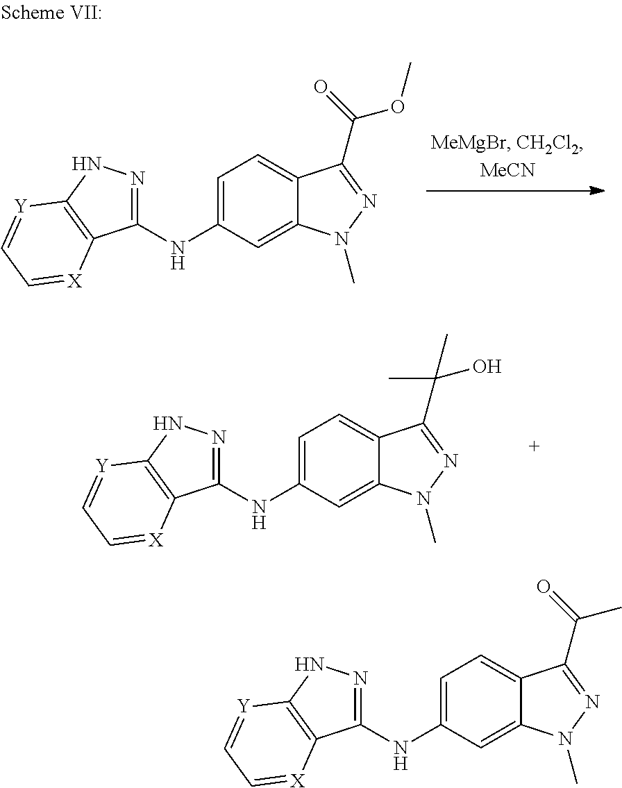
C1=C(NC2=NNC3=C2[X]=CC=[Y]3)C=C2C(=C1)C(C(=O)OC)=NN2C.C1=C(NC2=NNC3=C2[X]=CC=[Y]3)C=C2C(=C1)C(C(O)(C)C)=NN2C.C1=C(NC2=NNC3=C2[X]=CC=[Y]3)C=C2C(=C1)C(C(=O)C)=NN2C
